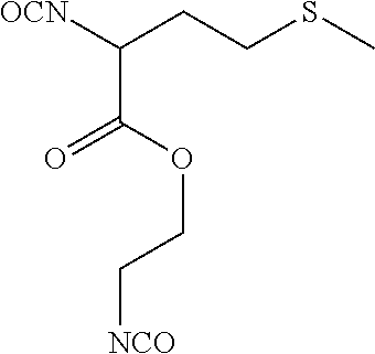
C(=O)(C([OCN])CCSC)OCC[NCO]
